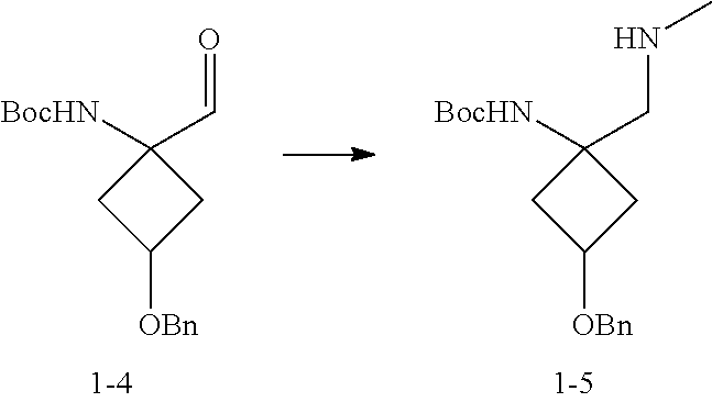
C1([BocHN])(CNC)CC([OBn])C1.C1([BocHN])(C=O)CC([OBn])C1
